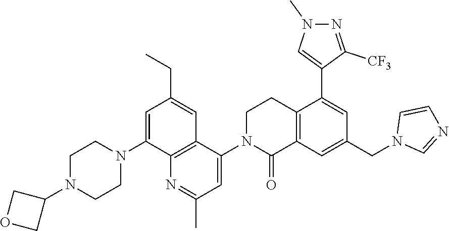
C12=C(C=C(CN3C=NC=C3)C=C1C1=CN(C)N=C1[CF3])C(=O)N(C1=CC(C)=NC3=C1C=C(CC)C=C3N1CCN(C3COC3)CC1)CC2
